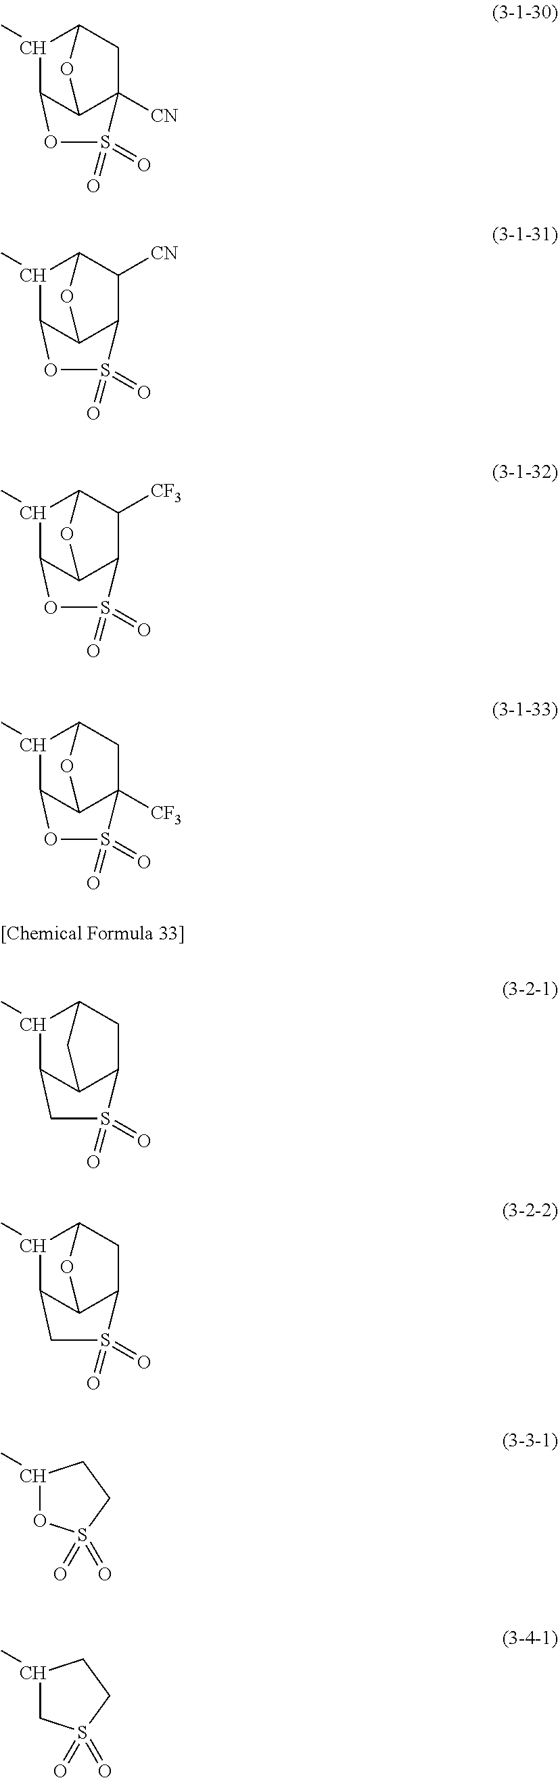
C1(C)C2OS(=O)(=O)C3([CN])CC1OC23.C1(C)C2OS(=O)(=O)C3C([CN])C1OC23.C1(C)C2OS(=O)(=O)C3C([CF3])C1OC23.C1(C)C2OS(=O)(=O)C3([CF3])CC1OC23.C1(C)C2CS(=O)(=O)C3CC1CC23.C1(C)C2CS(=O)(=O)C3CC1OC23.C1(C)OS(=O)(=O)CC1.C1(C)CS(=O)(=O)CC1
